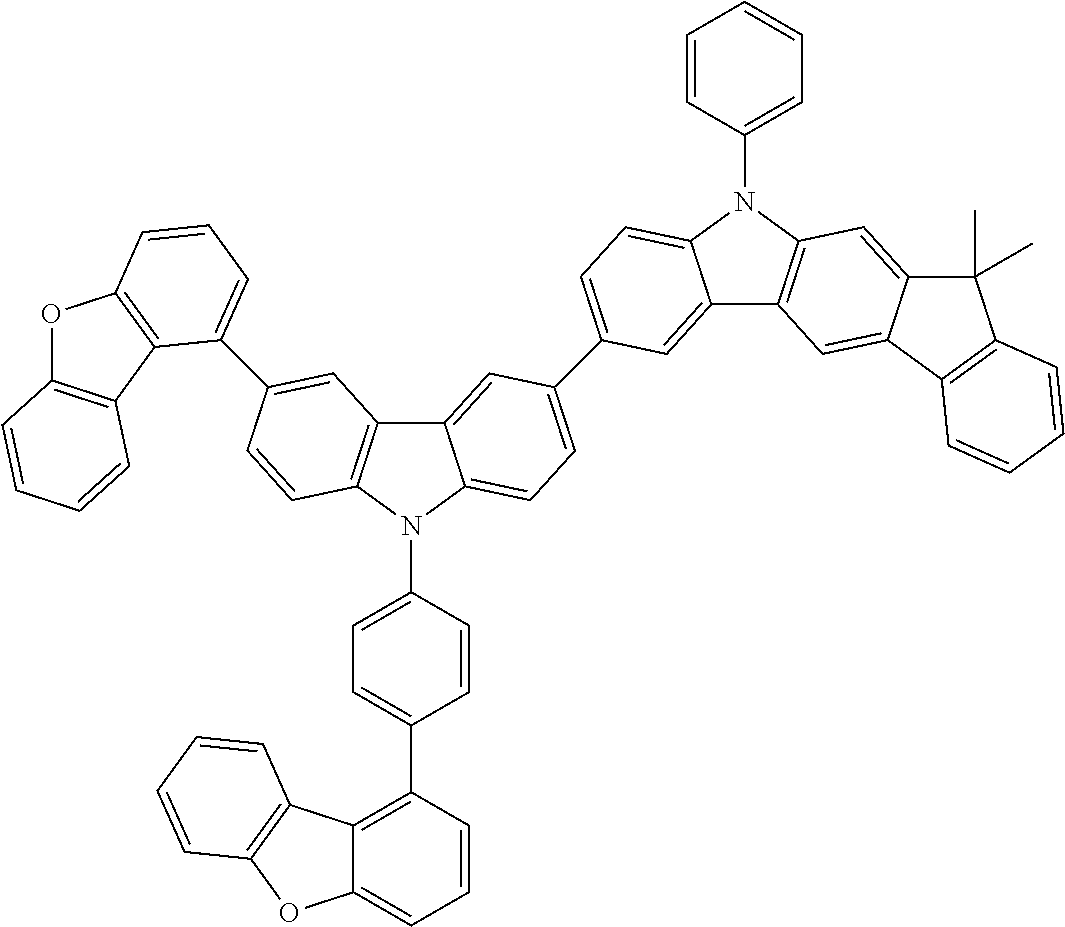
C12=CC(C3=CC=C4C(=C3)C3=C(N4C4=CC=C(C5=C6C(=CC=C5)OC5=C6C=CC=C5)C=C4)C=CC(C4=CC=CC5=C4C4=C(O5)C=CC=C4)=C3)=CC=C1N(C1=CC=CC=C1)C1=C2C=C2C(=C1)C(C)(C)C1=C2C=CC=C1
